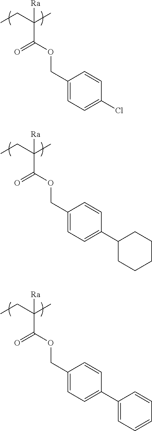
CCC(C)([Ra])C(OCC1=CC=C(Cl)C=C1)=O.CCC(C)([Ra])C(OCC1=CC=C(C2CCCCC2)C=C1)=O.CCC(C)([Ra])C(OCC1=CC=C(C2=CC=CC=C2)C=C1)=O
